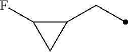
C1(CC)C(F)C1
